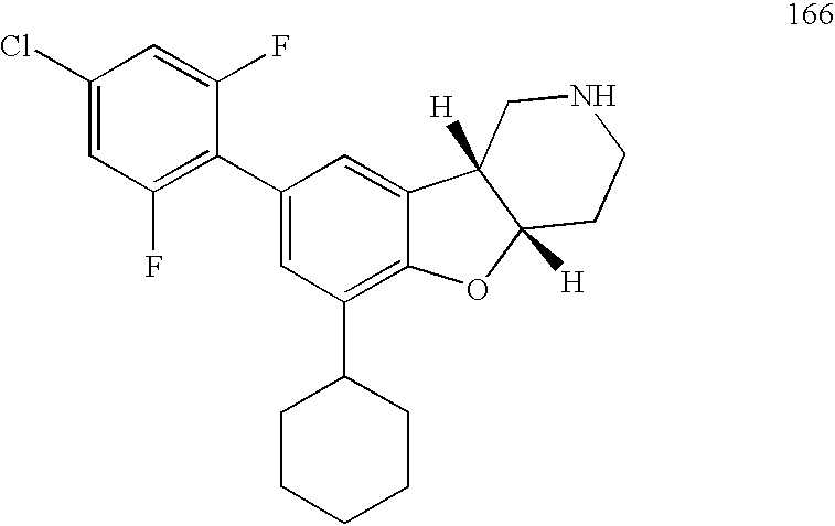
C1(Cl)=CC(F)=C(C2=CC(C3CCCCC3)=C3C(=C2)C2([H])C([H])(O3)CCNC2)C(F)=C1
